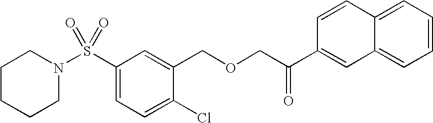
S(C1=CC=C(Cl)C(COCC(C2=CC3=CC=CC=C3C=C2)=O)=C1)(=O)(=O)N1CCCCC1
